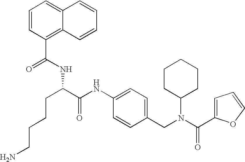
C1=CC(C(NC(CCCCN)C(=O)NC2=CC=C(CN(C(C3=CC=CO3)=O)C3CCCCC3)C=C2)=O)=C2C(=C1)C=CC=C2
